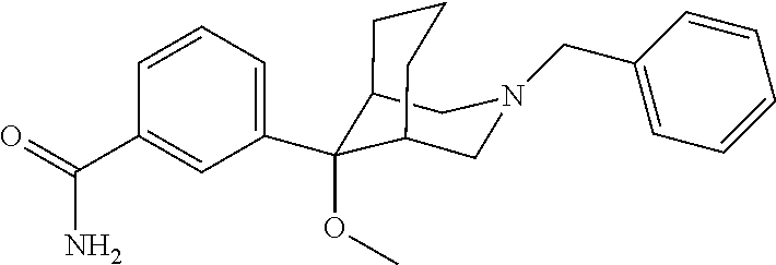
C12CN(CC3=CC=CC=C3)CC(C1(OC)C1=CC=CC(C(=O)N)=C1)CCC2
